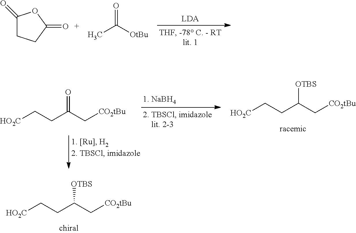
C1(=O)CCC(=O)O1.O=C([OtBu])C.[HO2C]CCC(C[CO2tBu])[OTBS].[HO2C]CCC(C[CO2tBu])[OTBS].[HO2C]CCC(C[CO2tBu])=O
